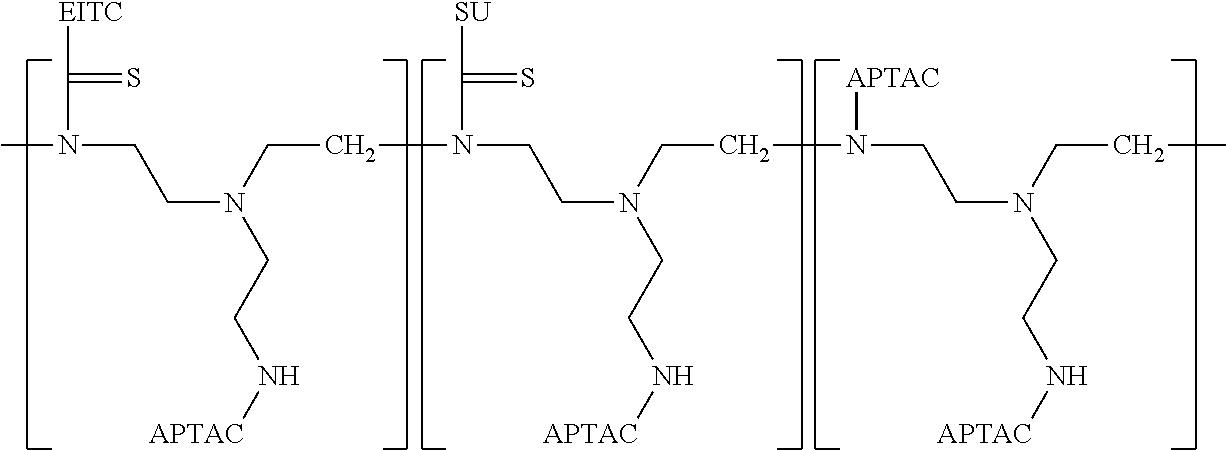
CN(CCN(CCN(C(=S)[SU])CCN(CCN([APTAC])CCN(CCC)CCN[APTAC])CCN[APTAC])CCN[APTAC])C(=S)[EITC]
